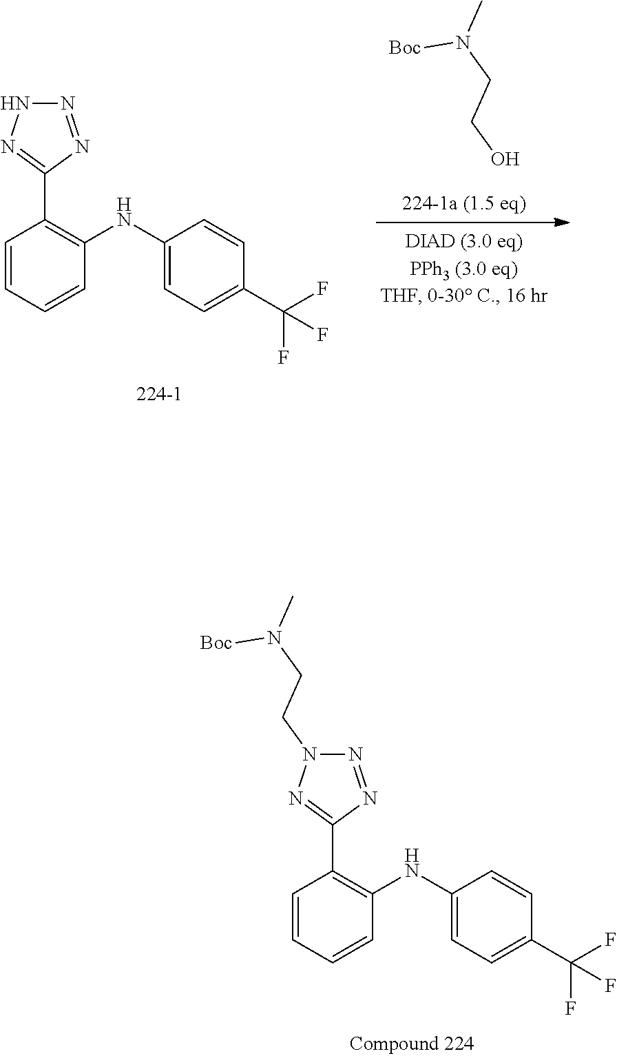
C1=CC=CC(NC2=CC=C(C(F)(F)F)C=C2)=C1C1=NN(CCN(C)[Boc])N=N1.C1=CC=CC(NC2=CC=C(C(F)(F)F)C=C2)=C1C1=NNN=N1.OCCN(C)[Boc]
